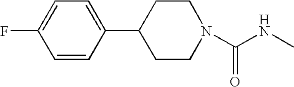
N1(C(NC)=O)CCC(C2=CC=C(F)C=C2)CC1
